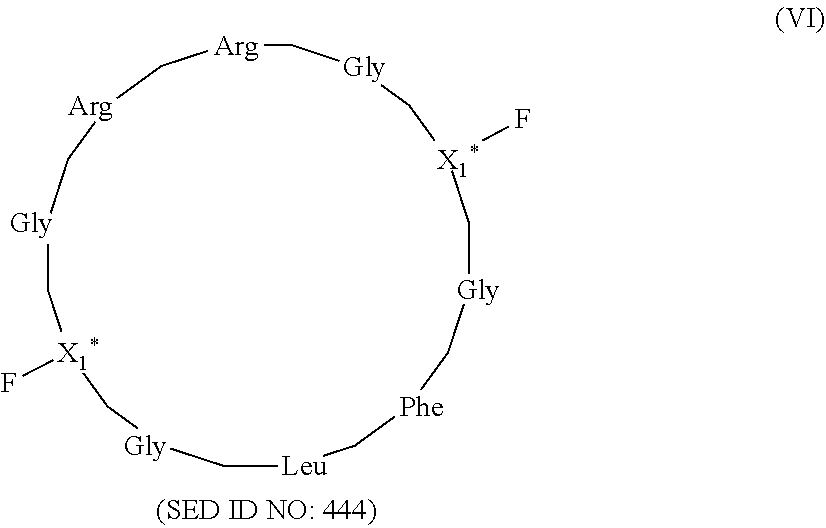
[Leu]1C[Phe]C[Gly]C[X1*](F)C[Gly]C[Arg]C[Arg]C[Gly]C[X1*](F)C[Gly]C1
